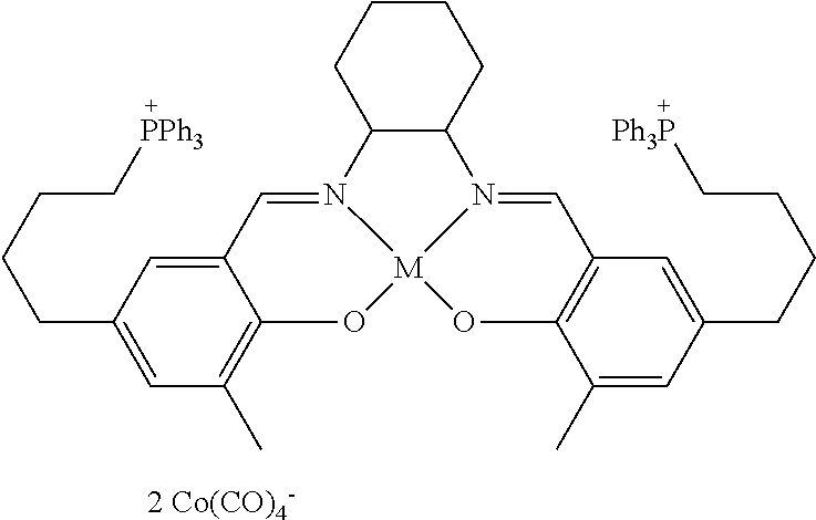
C12C(CCCC1)N1=CC3=C(O[M]14OC1=C(C)C=C(CCCC[PPh3])C=C1C=N24)C(C)=CC(CCCC[Ph3P])=C3.[2 Co(CO)4-]
